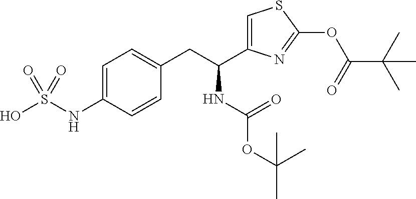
C1=C(NS(O)(=O)=O)C=CC(CC(C2=CSC(OC(C(C)(C)C)=O)=N2)NC(OC(C)(C)C)=O)=C1
